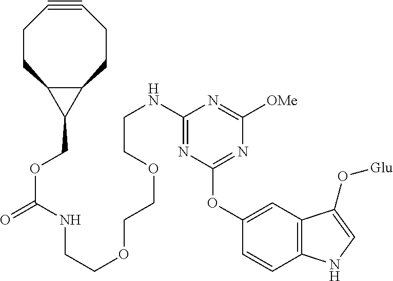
C1#CCCC2C(CC1)C2COC(=O)NCCOCCOCCNC1=NC(OC2=CC3=C(C=C2)NC=C3O[Glu])=NC([OMe])=N1
